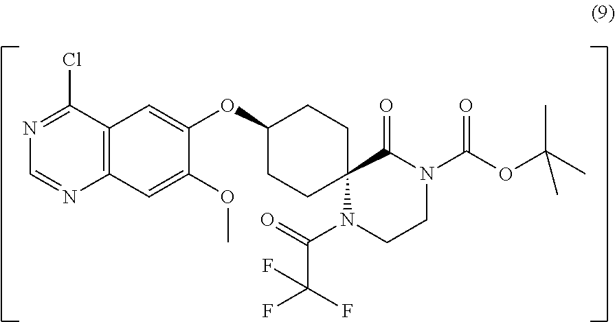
C12=C(C(Cl)=NC=N1)C=C(OC1CCC3(CC1)N(C(=O)C(F)(F)F)CCN(C(=O)OC(C)(C)C)C3=O)C(OC)=C2
